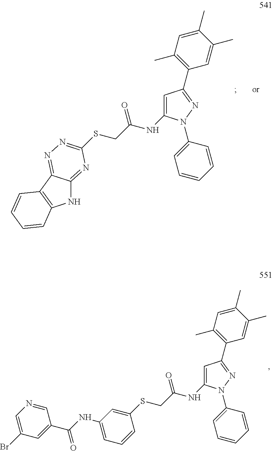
N1C2=NC(SCC(NC3=CC(C4=C(C)C=C(C)C(C)=C4)=NN3C3=CC=CC=C3)=O)=NN=C2C2=C1C=CC=C2.C1(SCC(NC2=CC(C3=C(C)C=C(C)C(C)=C3)=NN2C2=CC=CC=C2)=O)=CC(NC(C2=CC(Br)=CN=C2)=O)=CC=C1
